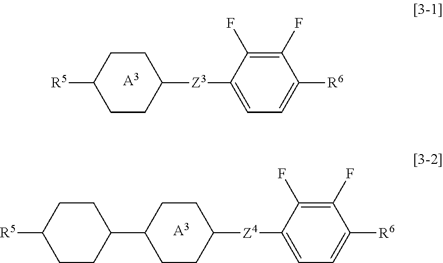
C1CC([Z4]C2=CC=C([R6])C(F)=C2F)CCC1C1CCC([R5])CC1.[A3].[Z3](C1CCC([R5])CC1)C1=CC=C([R6])C(F)=C1F.[A3]
